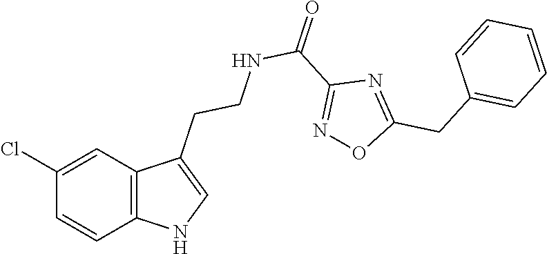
C12=C(C=C(Cl)C=C1)C(CCNC(C1=NOC(CC3=CC=CC=C3)=N1)=O)=CN2
